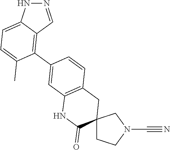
C12(CCN(C#N)C1)CC1=C(NC2=O)C=C(C2=C3C(=CC=C2C)NN=C3)C=C1
